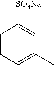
C1=CC(C)=C(C)C=C1[SO3Na]
